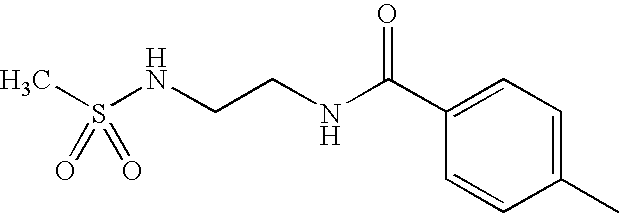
S(NCCNC(C1=CC=C(C)C=C1)=O)(C)(=O)=O
